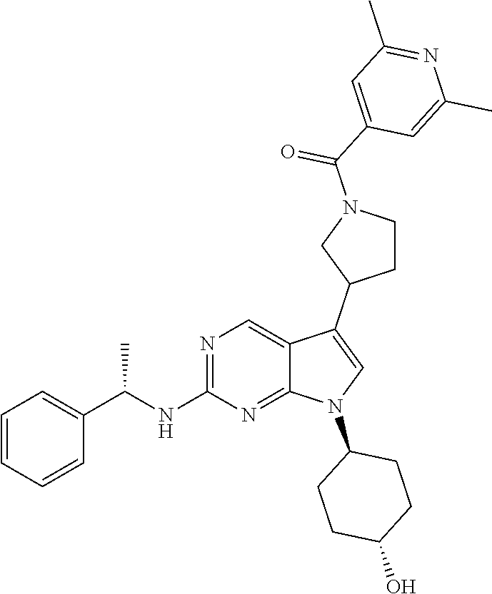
N1=C(NC(C2=CC=CC=C2)C)N=C2C(=C1)C(C1CCN(C(=O)C3=CC(C)=NC(C)=C3)C1)=CN2C1CCC(O)CC1
